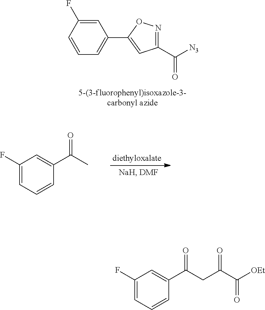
C1=C(F)C=CC=C1C1=CC(C([N3])=O)=NO1.C1(F)=CC=CC(C(C)=O)=C1.C1(F)=CC=CC(C(CC(C([OEt])=O)=O)=O)=C1
